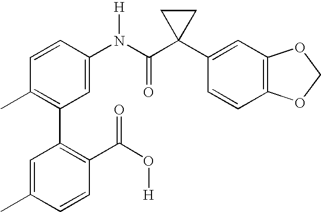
C1=CC(N(C(C2(C3=CC4=C(C=C3)OCO4)CC2)=O)[H])=CC(C2=C(C(O[H])=O)C=CC(C)=C2)=C1C
